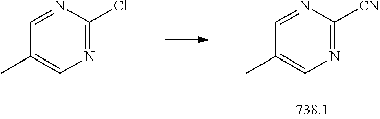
N1=C([CN])N=CC(C)=C1.N1=C(Cl)N=CC(C)=C1
